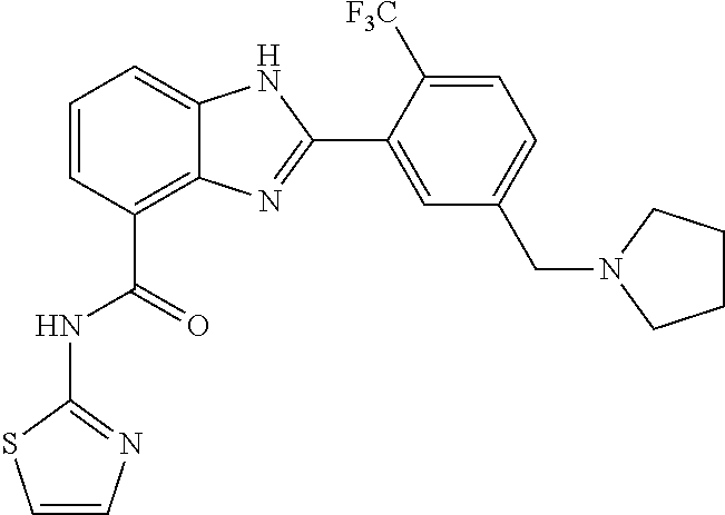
C1=CC(C(NC2=NC=CS2)=O)=C2C(=C1)NC(C1=CC(CN3CCCC3)=CC=C1[F3C])=N2
